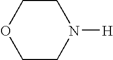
N1([H])CCOCC1
